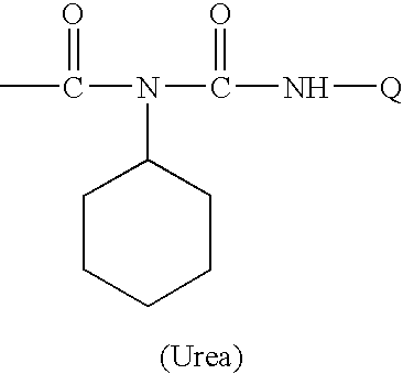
CC(=O)N(C(N[Q])=O)C1CCCCC1
